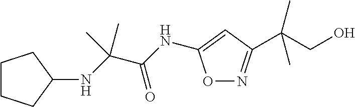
C(NC1CCCC1)(C(=O)NC1=CC(C(CO)(C)C)=NO1)(C)C
